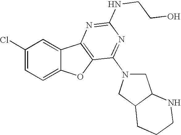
C1(Cl)=CC=C2C(=C1)C1=C(O2)C(N2CC3C(C2)CCCN3)=NC(NCCO)=N1
